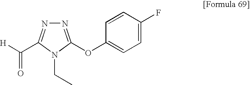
N1=C(OC2=CC=C(F)C=C2)N(CC)C(C([H])=O)=N1
